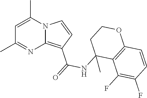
C1(C)=NC2=C(C(=O)NC3(C)C4=C(OCC3)C=CC(F)=C4F)C=CN2C(C)=C1
